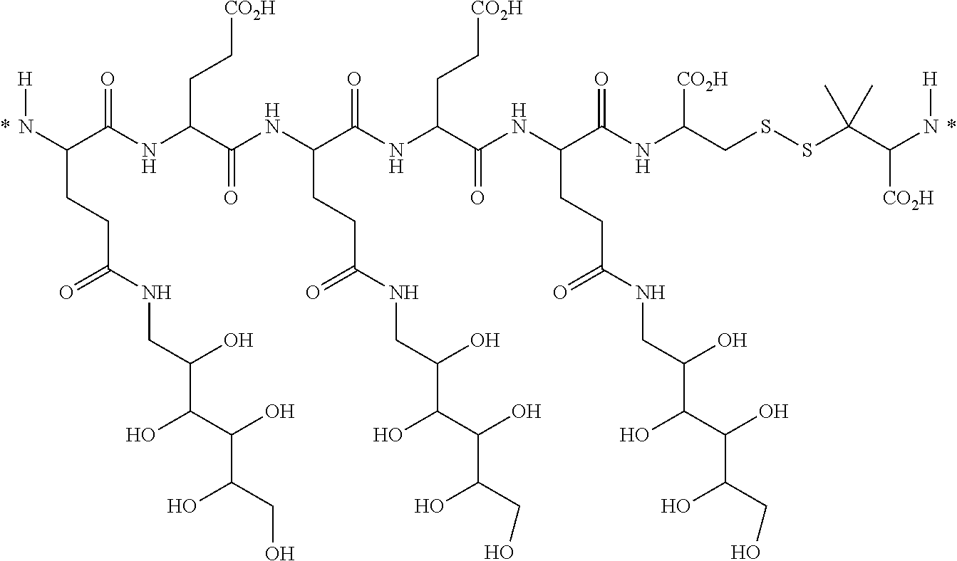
N(C(C(NC(C(NC(C(NC(C(NC(C(NC(CSSC(C(N[H])[CO2H])(C)C)[CO2H])=O)CCC(NCC(C(O)C(O)C(CO)O)O)=O)=O)CC[CO2H])=O)CCC(NCC(C(O)C(O)C(CO)O)O)=O)=O)CC[CO2H])=O)CCC(NCC(C(O)C(O)C(CO)O)O)=O)[H].*.*
